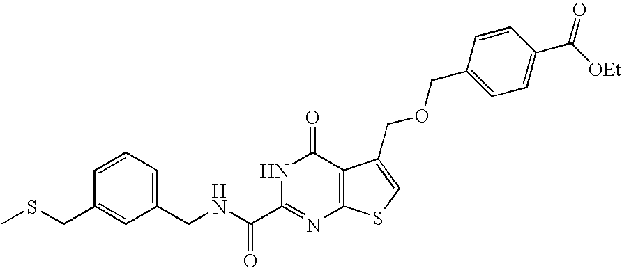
C1(CNC(C2=NC3=C(C(=O)N2)C(COCC2=CC=C(C([OEt])=O)C=C2)=CS3)=O)=CC=CC(CSC)=C1
